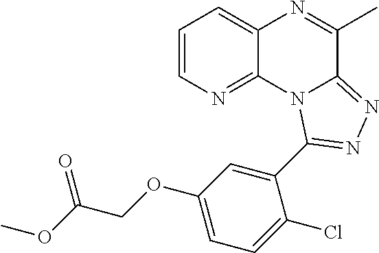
C1=CN=C2C(=C1)N=C(C)C1=NN=C(C3=CC(OCC(OC)=O)=CC=C3Cl)N21
